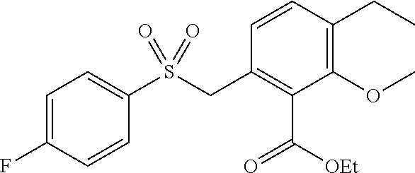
C1=C(F)C=CC(S(CC2=C(C(=O)[OEt])C(OC)=C(CC)C=C2)(=O)=O)=C1
